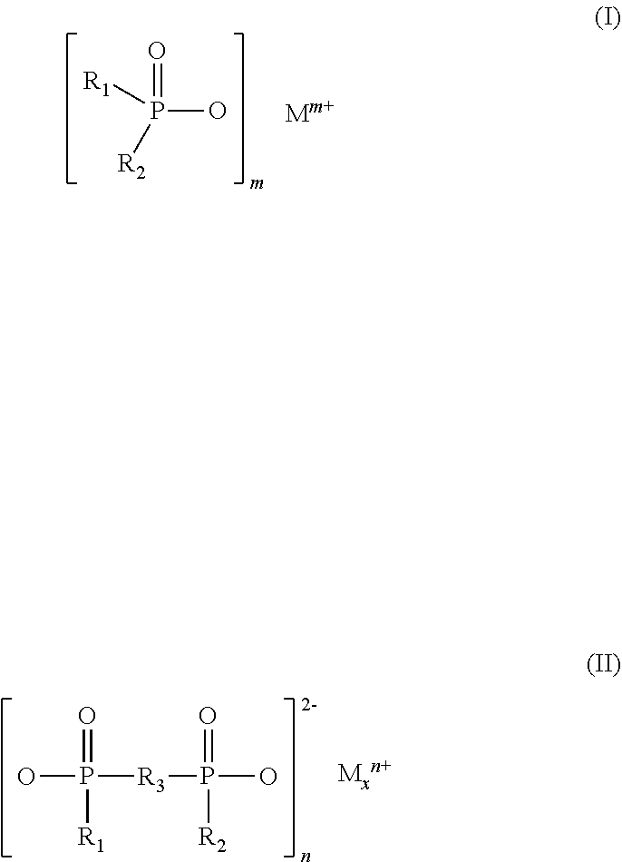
P(O)(=O)([R1])[R2].OP([R3]P(O)(=O)[R2])(=O)[R1]
